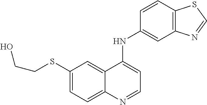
C1(SCCO)=CC=C2C(=C1)C(NC1=CC3=C(C=C1)SC=N3)=CC=N2
